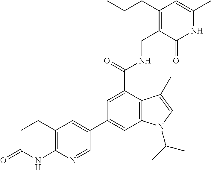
N1C(C)=CC(CCC)=C(CNC(C2=CC(C3=CC4=C(N=C3)NC(=O)CC4)=CC3=C2C(C)=CN3C(C)C)=O)C1=O
